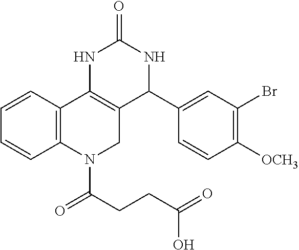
C12=C(C=CC=C1)C1=C(CN2C(CCC(=O)O)=O)C(C2=CC(Br)=C([OCH3])C=C2)NC(=O)N1
